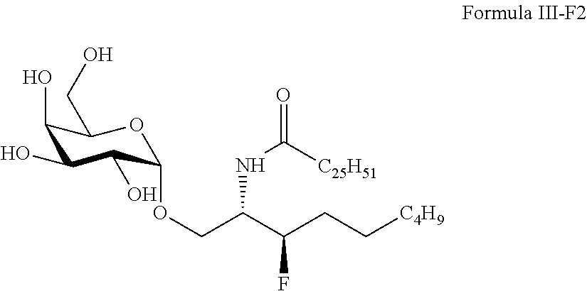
C1(O)C(O)C(O)C(OCC(C(CC[C4H9])F)NC(=O)[C25H51])OC1CO
